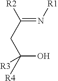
C(O)(CC(=N[R1])[R2])([R3])[R4]
